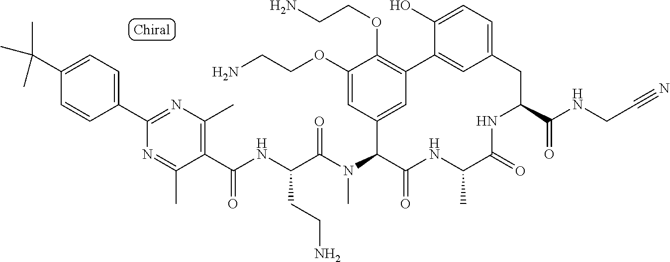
C(C(N(C1C(=O)NC(C)C(=O)NC(C(NCC#N)=O)CC2=CC=C(O)C(=C2)C2=C(OCCN)C(OCCN)=CC1=C2)C)=O)(NC(C1=C(C)N=C(C2=CC=C(C(C)(C)C)C=C2)N=C1C)=O)CCN
